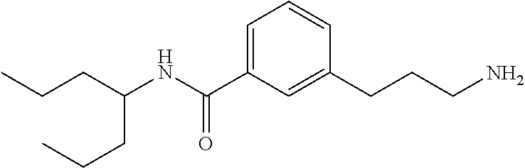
C1=C(C(NC(CCC)CCC)=O)C=C(CCCN)C=C1
